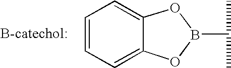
C1=CC=C2C(=C1)OB(C(C)C)O2
